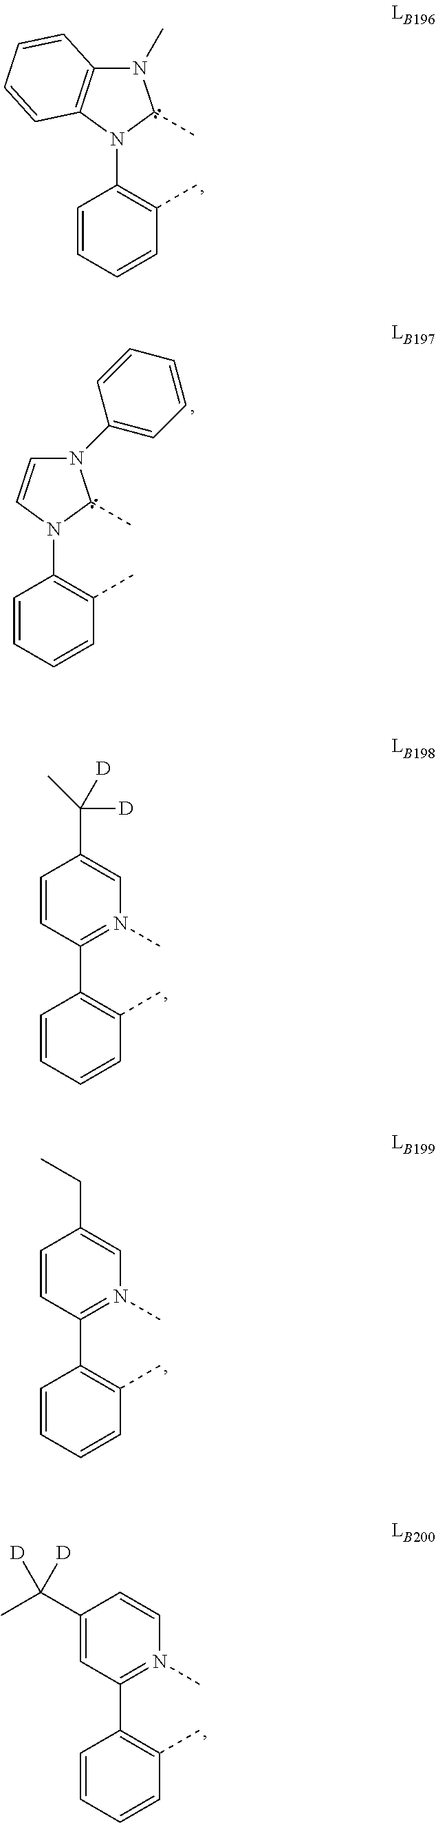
C1(N2C3=C(N(C)C2C)C=CC=C3)=C(C)C=CC=C1.C1(N2C=CN(C3=CC=CC=C3)C2C)=C(C)C=CC=C1.C1(C([D])([D])C)=CN(C)=C(C2=C(C)C=CC=C2)C=C1.C1(CC)=CN(C)=C(C2=C(C)C=CC=C2)C=C1.C1=CN(C)=C(C2=C(C)C=CC=C2)C=C1C([D])(C)[D]
